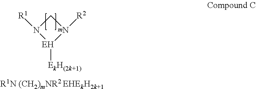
C1N([R1])[EH]([EkH(2k+1)])N1[R2].[R1N (CH2)mNR2 EHEkH2k+1]
